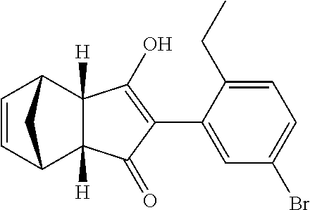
C1=C(C2=C(O)C3([H])C([H])(C2=O)C2C=CC3C2)C(CC)=CC=C1Br
